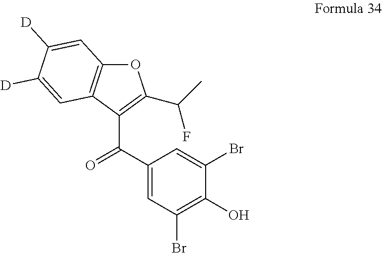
O1C2=C(C(C(C3=CC(Br)=C(O)C(Br)=C3)=O)=C1C(C)F)C=C([D])C([D])=C2
